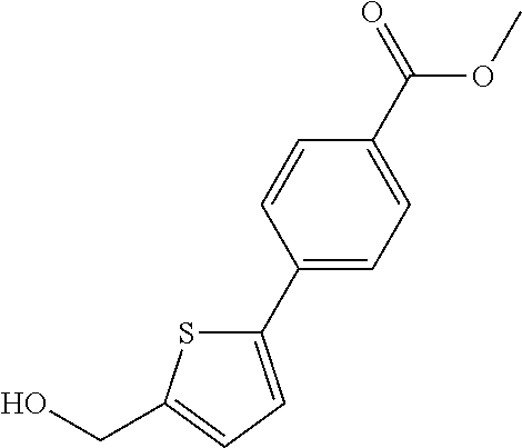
C1=C(CO)SC(C2=CC=C(C(OC)=O)C=C2)=C1
